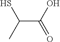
C(C(O)=O)(S)C
